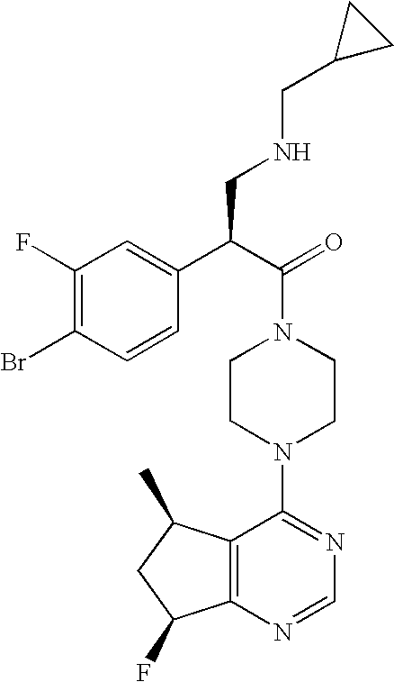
C1(C(C(=O)N2CCN(C3=NC=NC4=C3C(C)CC4F)CC2)CNCC2CC2)=CC(F)=C(Br)C=C1
